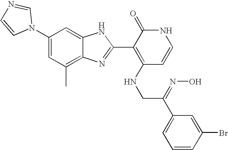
C1(C)=C2C(=CC(N3C=NC=C3)=C1)NC(C1=C(NCC(C3=CC=CC(Br)=C3)=NO)C=CNC1=O)=N2
